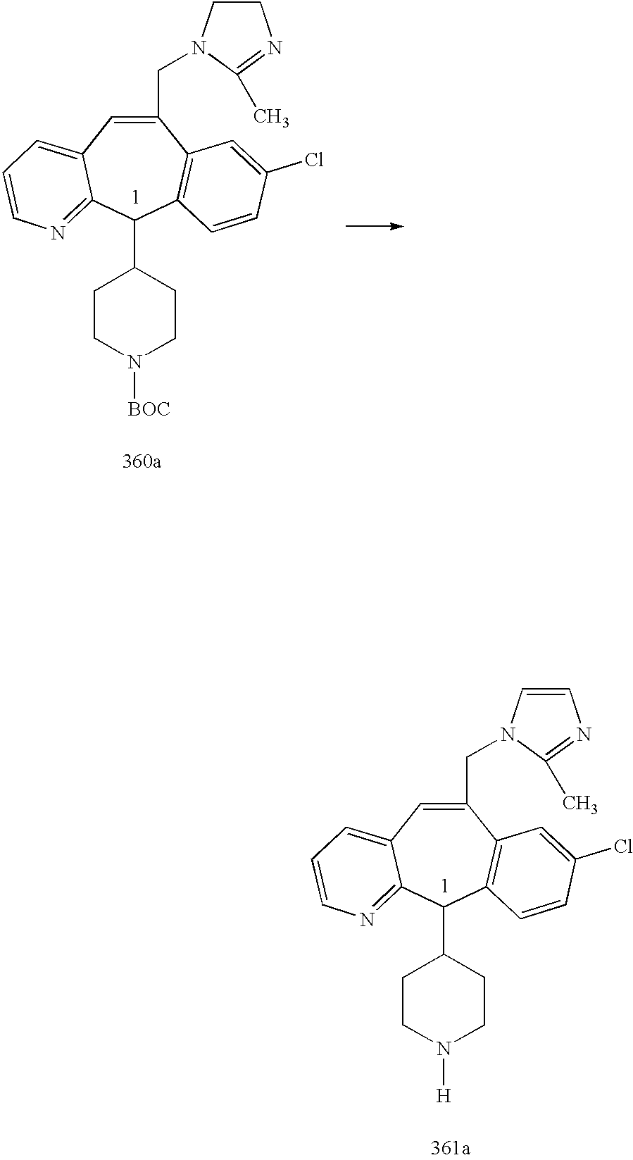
C1(CN2CCN=C2C)=CC2=CC=CN=C2C(C2CCN([BOC])CC2)C2=C1C=C(Cl)C=C2.C1(CN2C=CN=C2C)=CC2=CC=CN=C2C(C2CCN([H])CC2)C2=C1C=C(Cl)C=C2
